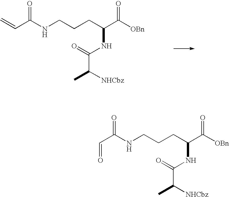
C=CC(NCCCC(C([OBn])=O)NC(=O)C([NHCbz])C)=O.C(C(NCCCC(C([OBn])=O)NC(=O)C([NHCbz])C)=O)=O
